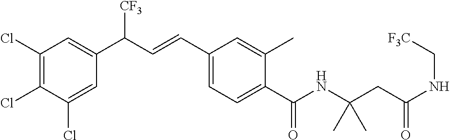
C1(Cl)=C(Cl)C(Cl)=CC(C(C=CC2=CC=C(C(NC(CC(NC[F3C])=O)(C)C)=O)C(C)=C2)[CF3])=C1
